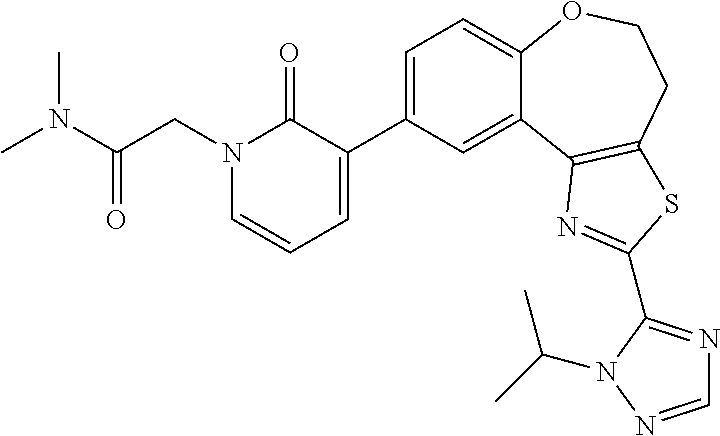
C1(C2=CC=CN(CC(N(C)C)=O)C2=O)=CC=C2C(=C1)C1=C(CCO2)SC(C2=NC=NN2C(C)C)=N1
